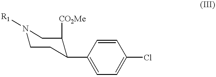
C1CC(C2=CC=C(Cl)C=C2)C([CO2Me])CN1[R1]
